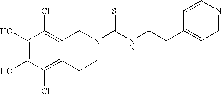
C1(O)=C(O)C(Cl)=C2C(=C1Cl)CN(C([NN]CCC1=CC=NC=C1)=S)CC2
